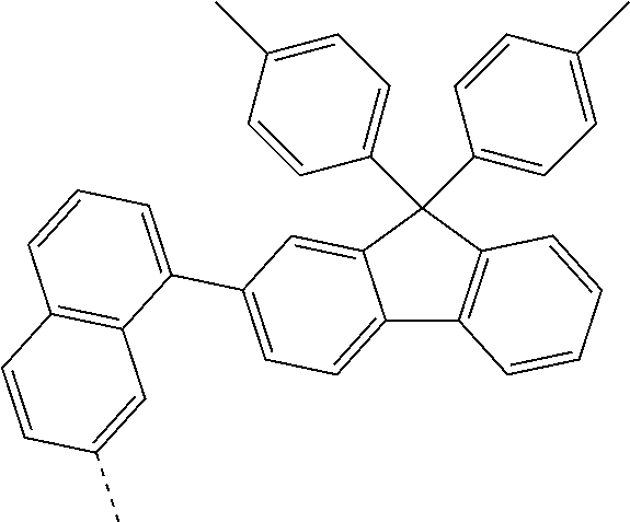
C12=CC=C(C3=CC=CC4=C3C=C(C)C=C4)C=C1C(C1=CC=C(C)C=C1)(C1=CC=C(C)C=C1)C1=C2C=CC=C1
